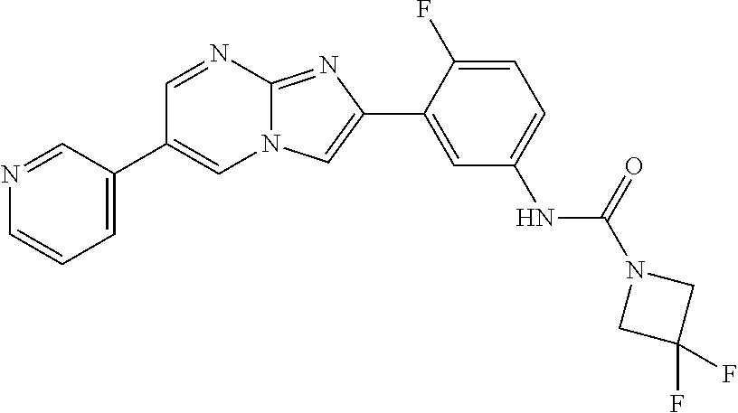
C1=NC2=NC(C3=CC(NC(N4CC(F)(F)C4)=O)=CC=C3F)=CN2C=C1C1=CC=CN=C1
